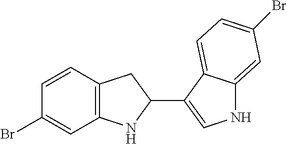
C1=CC2=C(C=C1Br)NC(C1=CNC3=CC(Br)=CC=C13)C2
